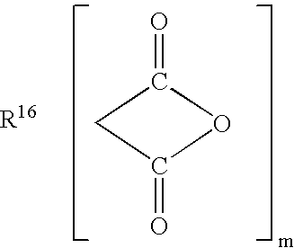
O1C(=O)CC1=O
